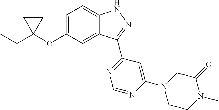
C12=CC(OC3(CC)CC3)=CC=C1NN=C2C1=NC=NC(N2CCN(C)C(=O)C2)=C1
